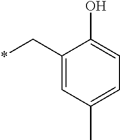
C1(C*)=CC(C)=CC=C1O
